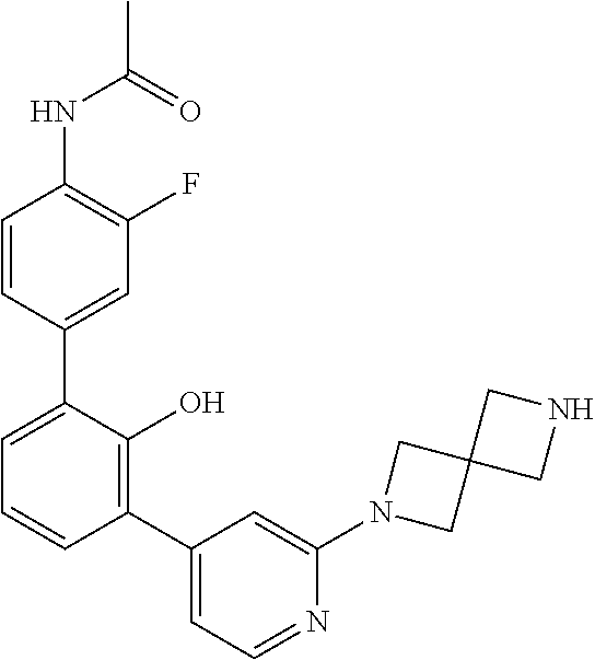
C1=CC(C2=CC=CC(C3=CC=NC(N4CC5(C4)CNC5)=C3)=C2O)=CC(F)=C1NC(C)=O
